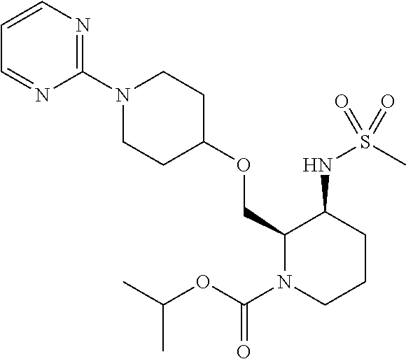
C1(OCC2N(C(OC(C)C)=O)CCCC2NS(=O)(C)=O)CCN(C2=NC=CC=N2)CC1
